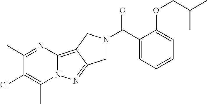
C1(C)=NC2=C3C(=NN2C(C)=C1Cl)CN(C(C1=CC=CC=C1OCC(C)C)=O)C3
